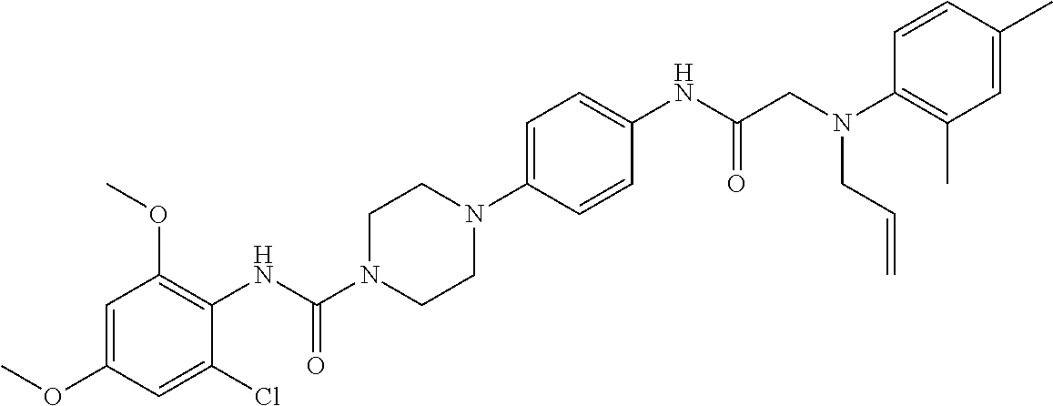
C1=C(OC)C=C(Cl)C(NC(N2CCN(C3=CC=C(NC(=O)CN(C4=C(C)C=C(C)C=C4)CC=C)C=C3)CC2)=O)=C1OC
